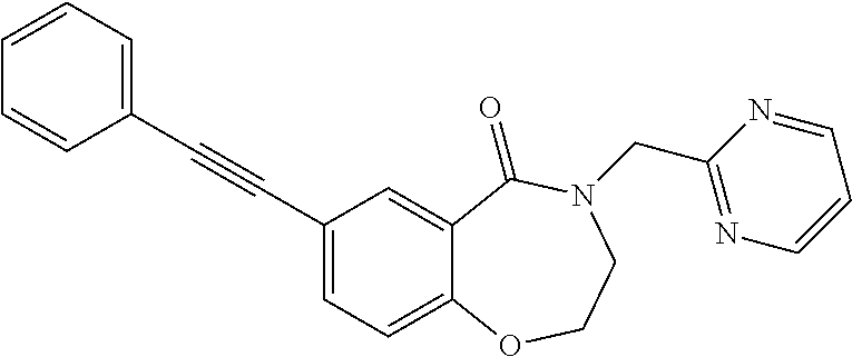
C(C1=CC=C2C(=C1)C(=O)N(CC1=NC=CC=N1)CCO2)#CC1=CC=CC=C1
